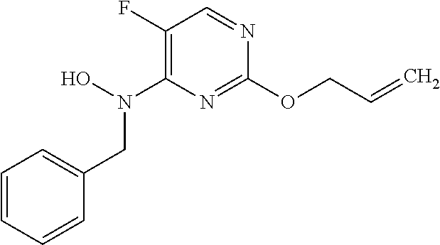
C(C=C)OC1=NC(N(O)CC2=CC=CC=C2)=C(F)C=N1
